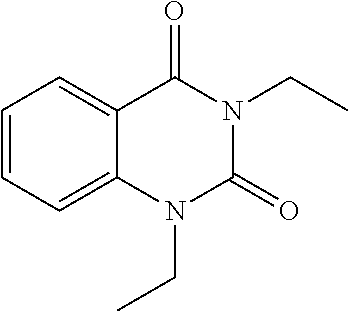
C12=CC=CC=C1N(CC)C(=O)N(CC)C2=O
